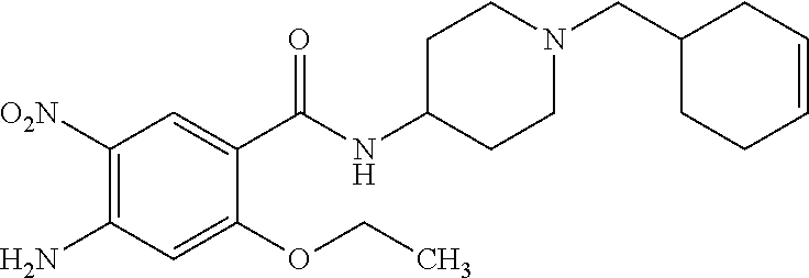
C1([O2N])=C(N)C=C(OCC)C(C(NC2CCN(CC3CCC=CC3)CC2)=O)=C1
